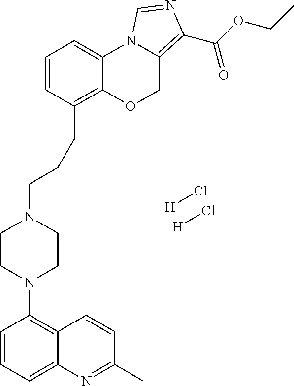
C1(N2CCN(CCCC3=C4C(=CC=C3)N3C(=C(C(OCC)=O)N=C3)CO4)CC2)=C2C(=CC=C1)N=C(C)C=C2.[H]Cl.[H]Cl
